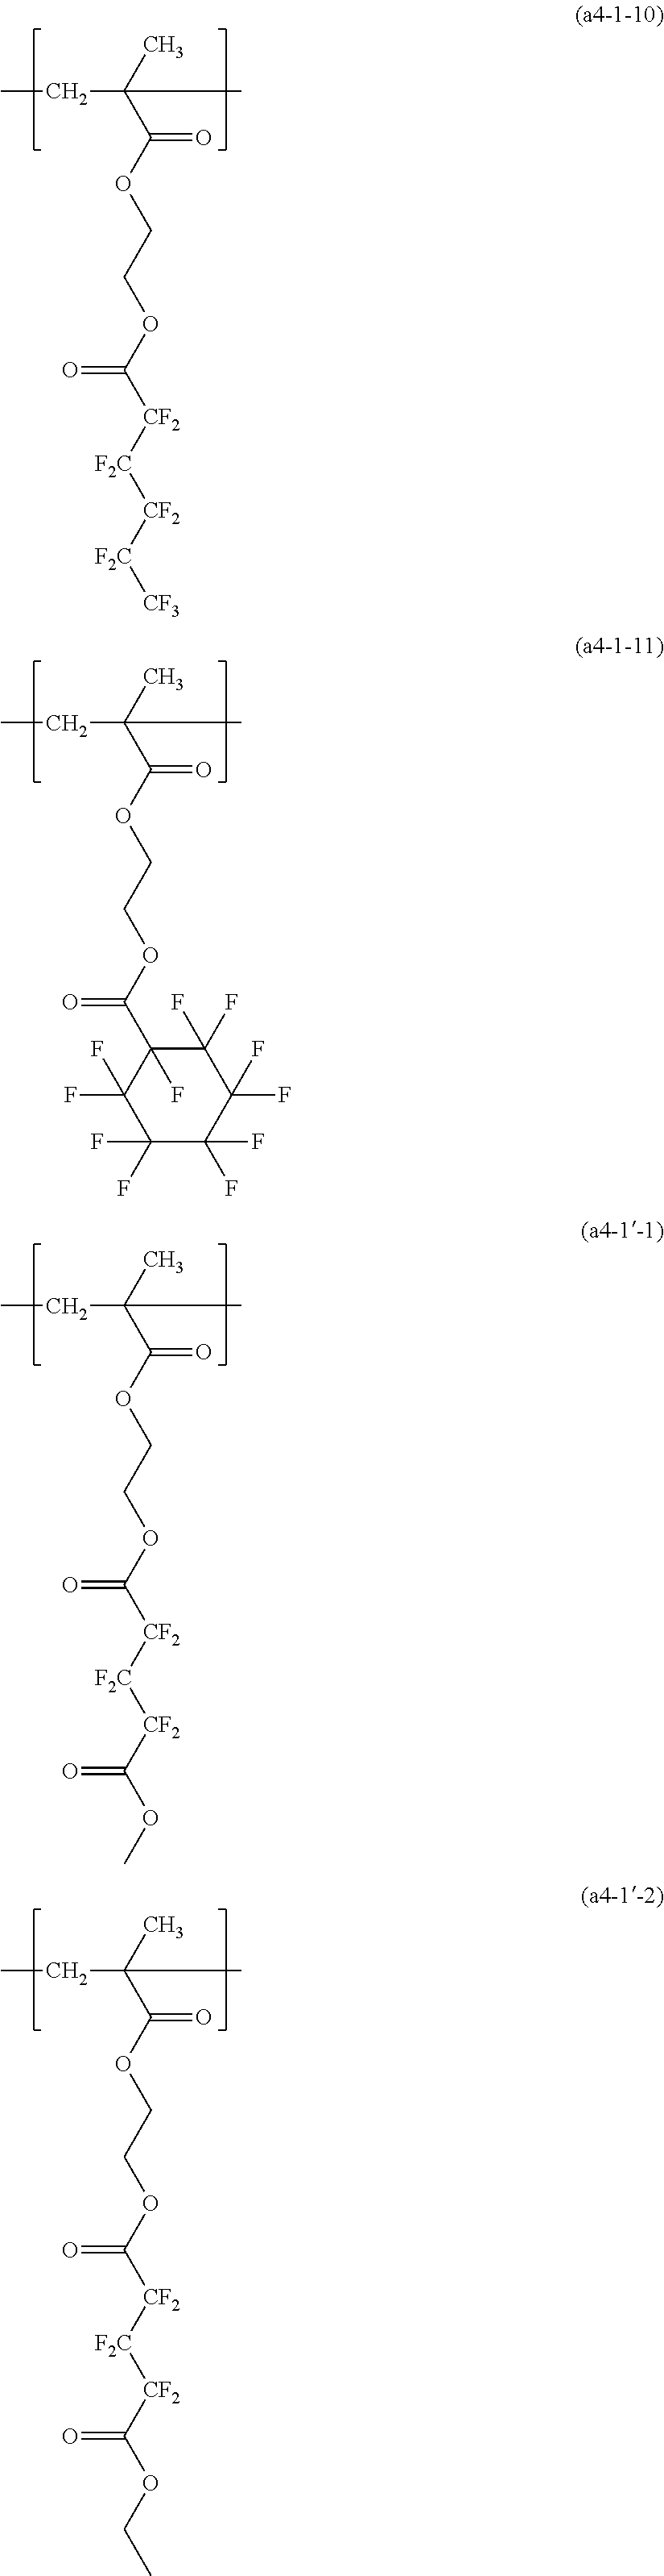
CCC(C)(C)C(OCCOC([CF2][F2C][CF2][F2C][CF3])=O)=O.CCC(C)(C)C(OCCOC(C1(F)C(F)(F)C(F)(F)C(F)(F)C(F)(F)C1(F)F)=O)=O.CCC(C)(C)C(OCCOC([CF2][F2C][CF2]C(OC)=O)=O)=O.CCC(C)(C)C(OCCOC([CF2][F2C][CF2]C(OCC)=O)=O)=O
